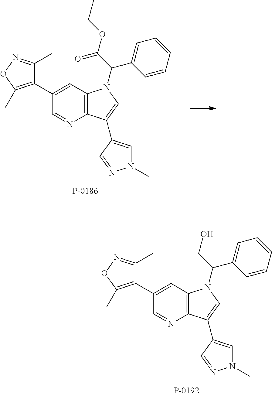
C12=C(C=C(C3=C(C)ON=C3C)C=N1)N(C(C1=CC=CC=C1)C(OCC)=O)C=C2C1=CN(C)N=C1.C12=C(C=C(C3=C(C)ON=C3C)C=N1)N(C(C1=CC=CC=C1)CO)C=C2C1=CN(C)N=C1
